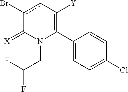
C1(C2=C([Y])cc(Br)C(=[X])N2CC(F)F)=CC=C(Cl)C=C1
